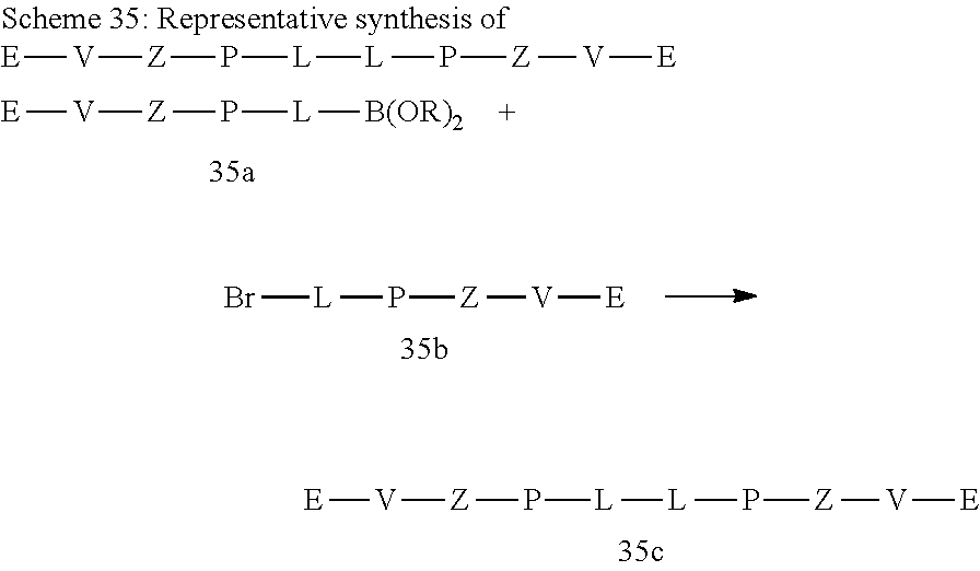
[E][V][Z]P[L][L]P[Z][V][E].[E][V][Z]P[L][L]P[Z][V][E].[E][V][Z]P[L][B(OR)2].Br[L]P[Z][V][E]
